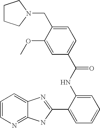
C12=NC=CC=C1N=C(C1=CC=CC=C1NC(=O)C1=CC=C(CN3CCCC3)C(OC)=C1)N2
